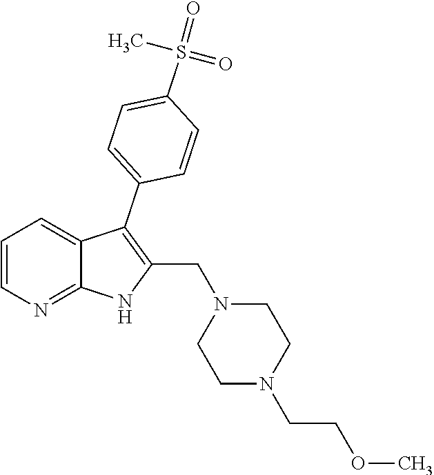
C1=CN=C2C(=C1)C(C1=CC=C(S(C)(=O)=O)C=C1)=C(CN1CCN(CCOC)CC1)N2
